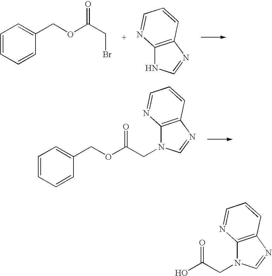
C1=CC=CC(COC(CBr)=O)=C1.C12=C(N=CN1)C=CC=N2.C1=CC=CC(COC(CN2C3=C(N=C2)C=CC=N3)=O)=C1.OC(CN1C2=C(N=C1)C=CC=N2)=O
